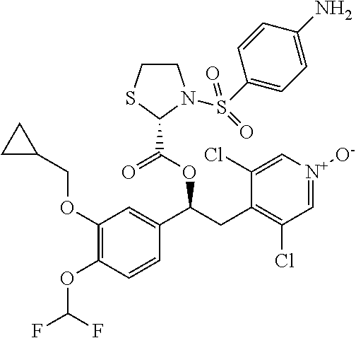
C(OC1=C(OCC2CC2)C=C(C(CC2=C(Cl)C=[N+]([O-])C=C2Cl)OC(=O)C2N(S(C3=CC=C(N)C=C3)(=O)=O)CCS2)C=C1)(F)F
